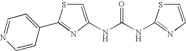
C1(C2=NC(NC(NC3=NC=CS3)=O)=CS2)=CC=NC=C1
